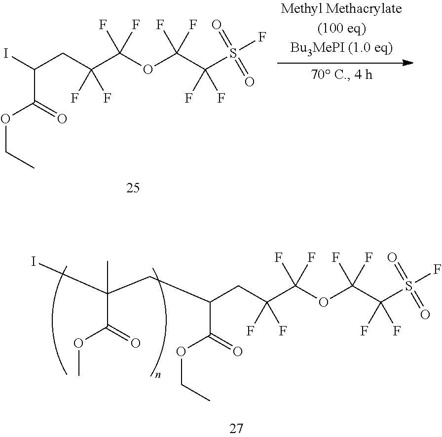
C(C(C(OC(C(S(F)(=O)=O)(F)F)(F)F)(F)F)(F)F)C(CC(I)(C(=O)OC)C)C(=O)OCC.C(C(C(OC(C(S(F)(=O)=O)(F)F)(F)F)(F)F)(F)F)C(I)C(=O)OCC
